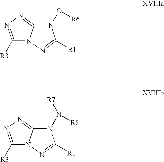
C1([R3])=NN=C2N1N=C([R1])N2O[R6].C1([R3])=NN=C2N1N=C([R1])N2N([R8])[R7]
